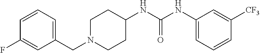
C1(CN2CCC(NC(NC3=CC=CC([CF3])=C3)=O)CC2)=CC=CC(F)=C1
